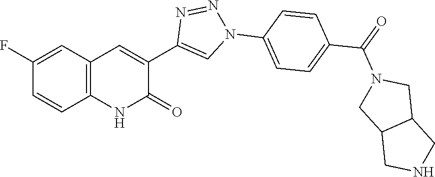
C1(F)=CC2=C(C=C1)NC(=O)C(C1=CN(C3=CC=C(C(=O)N4CC5C(C4)CNC5)C=C3)N=N1)=C2
